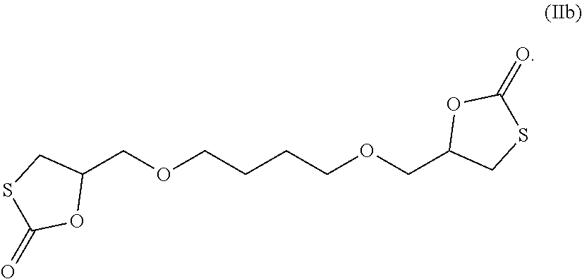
C(OCCCCOCC1CSC(=O)O1)C1CSC(=O)O1
